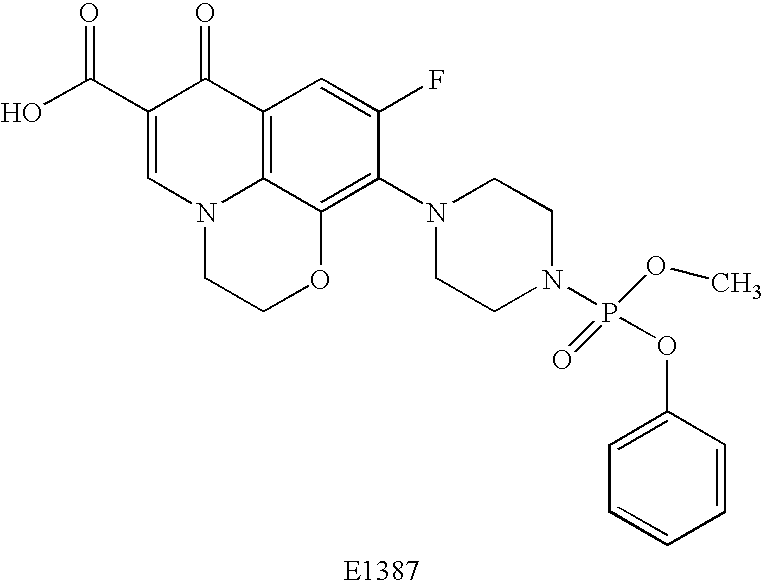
C1(C(O)=O)=CN2C3=C(C1=O)C=C(F)C(N1CCN(P(OC4=CC=CC=C4)(=O)OC)CC1)=C3OCC2
